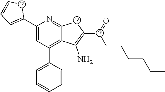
C1(C2=CC=CS2)=CC(C2=CC=CC=C2)=C2C(=N1)SC(S(CCCCCC)=O)=C2N
